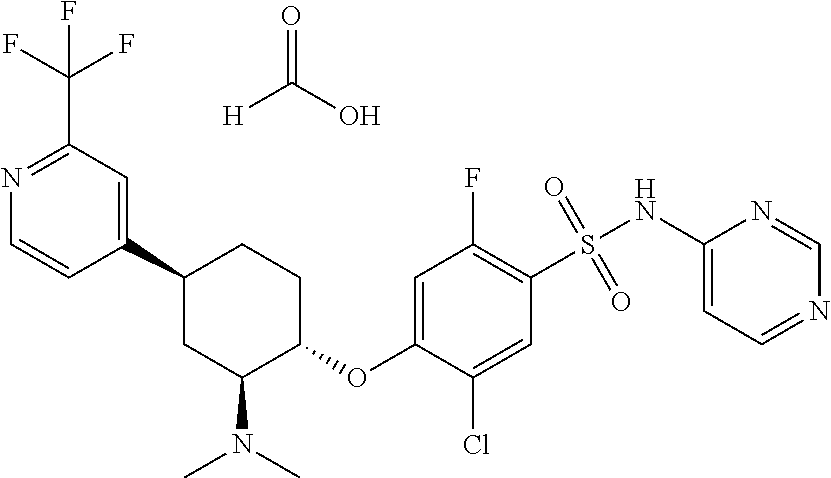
C1(C2CC(N(C)C)C(OC3=CC(F)=C(S(NC4=CC=NC=N4)(=O)=O)C=C3Cl)CC2)=CC(C(F)(F)F)=NC=C1.O=C(O)[H]
